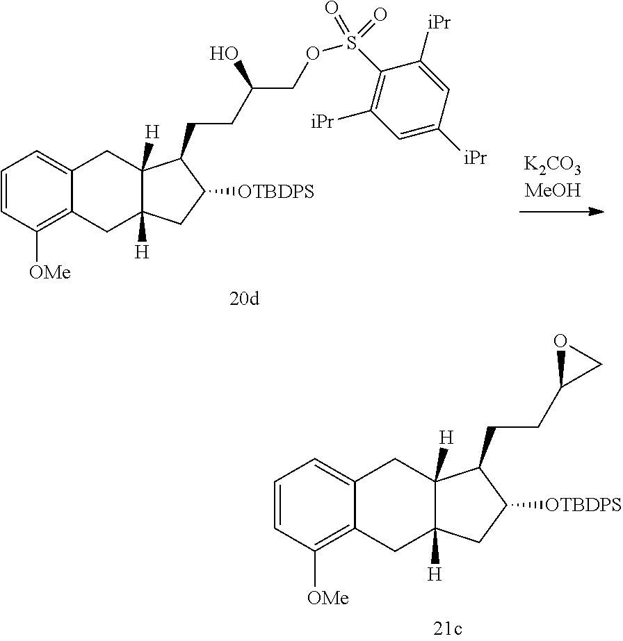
C1=CC([OMe])=C2C(=C1)CC1([H])C([H])(C2)CC([OTBDPS])C1CCC(COS(C1=C([iPr])C=C([iPr])C=C1[iPr])(=O)=O)O.C1=CC([OMe])=C2C(=C1)CC1([H])C([H])(C2)CC([OTBDPS])C1CCC1CO1
